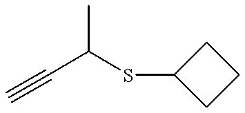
CC(C#C)SC1CCC1
